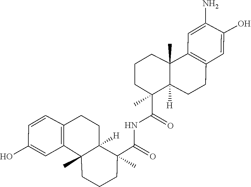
C1=C(O)C=CC2=C1C1(C)C([H])(CC2)C(C(=O)NC(C2(C)C3([H])C(C)(C4=C(C=C(O)C(N)=C4)CC3)CCC2)=O)(C)CCC1
